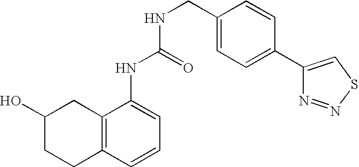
C12=C(C=CC=C1NC(NCC1=CC=C(C3=CSN=N3)C=C1)=O)CCC(O)C2
